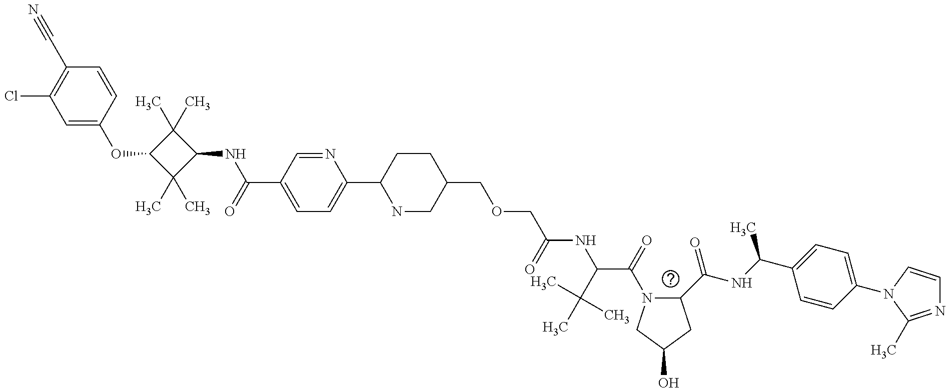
C1=C(OC2C(C)(C)C(NC(C3=CC=C(C4NCC(COCC(=O)NC(C(C)(C)C)C(=O)N5C(C(NC(C6=CC=C(N7C=CN=C7C)C=C6)C)=O)CC(O)C5)CC4)N=C3)=O)C2(C)C)C=CC(C#N)=C1Cl
